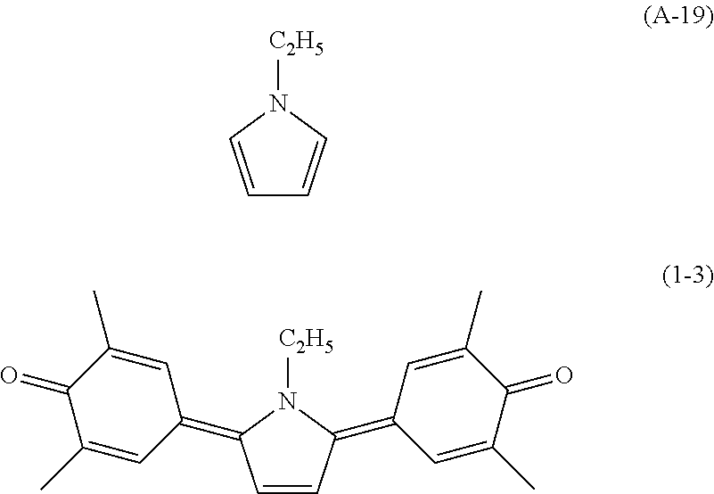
C1=CC(=C2C=C(C)C(=O)C(C)=C2)N([C2H5])C1=C1C=C(C)C(=O)C(C)=C1.C1=CN([C2H5])C=C1
